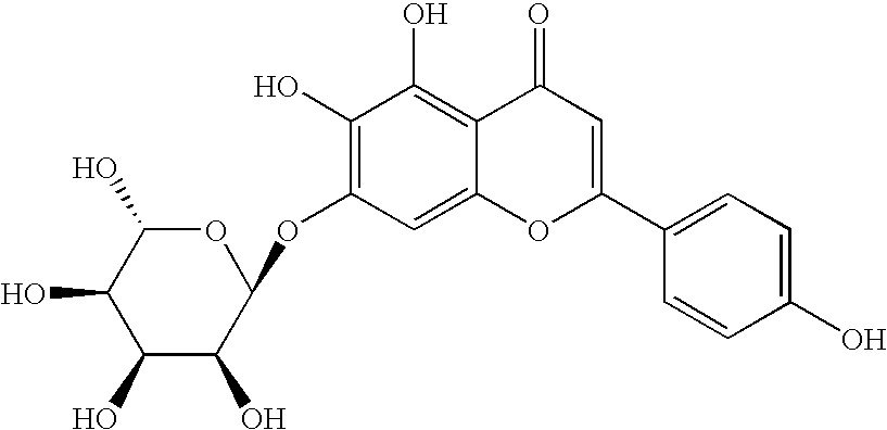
C1(O)=C(OC2OC(O)C(O)C(O)C2O)C=C2C(=C1O)C(=O)C=C(C1=CC=C(O)C=C1)O2
